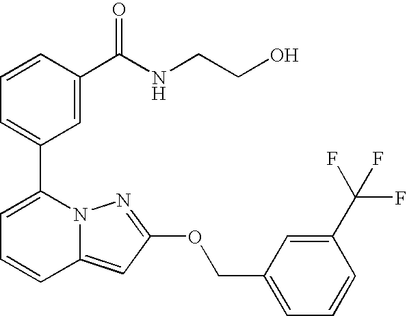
C1=CC(C(NCCO)=O)=CC(C2=CC=CC3=CC(OCC4=CC=CC(C(F)(F)F)=C4)=NN23)=C1
